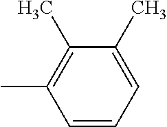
C1=CC=C(C)C(C)=C1C
